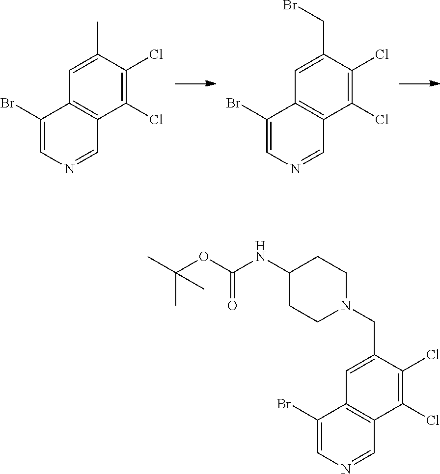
C1(Cl)=C(Cl)C(C)=CC2=C1C=NC=C2Br.C1(Cl)=C(Cl)C(CBr)=CC2=C1C=NC=C2Br.C1(Cl)=C(Cl)C(CN2CCC(NC(OC(C)(C)C)=O)CC2)=CC2=C1C=NC=C2Br
